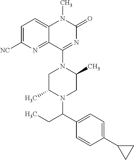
C12=CC=C([NC])N=C1C(N1CC(C)N(C(C3=CC=C(C4CC4)C=C3)CC)CC1C)=NC(=O)N2C
